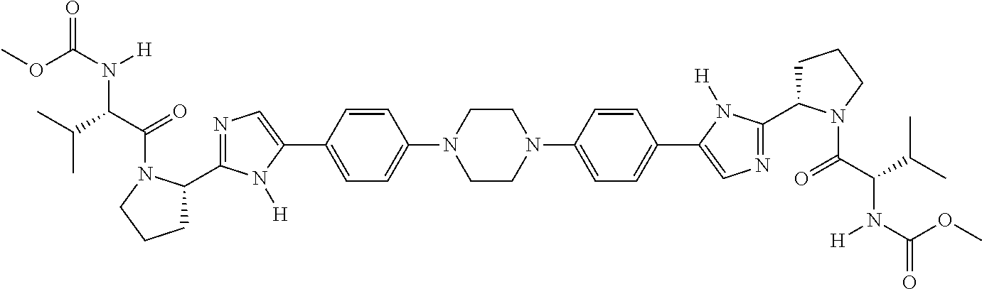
C1=CC(C2=CN=C(C3CCCN3C(=O)C(N([H])C(=O)OC)C(C)C)N2[H])=CC=C1N1CCN(C2=CC=C(C3=CN=C(C4CCCN4C(=O)C(C(C)C)N([H])C(=O)OC)N3[H])C=C2)CC1
